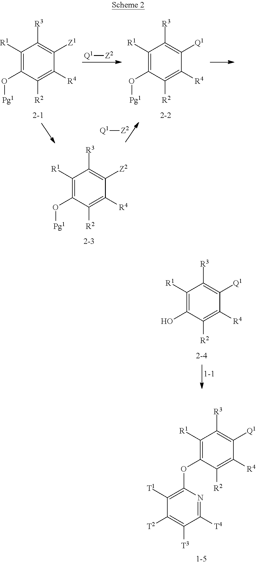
C1([R4])=C([R2])C(O[Pg1])=C([R1])C([R3])=C1[Z1].C1([R4])=C([R2])C(O[Pg1])=C([R1])C([R3])=C1[Q1].[Q1][Z2].[Q1][Z2].C1([R4])=C([R2])C(O[Pg1])=C([R1])C([R3])=C1[Z2].C1([R4])=C([R2])C(O)=C([R1])C([R3])=C1[Q1].C1([R4])=C([R2])C(OC2=C([T1])C([T2])=C([T3])C([T4])=N2)=C([R1])C([R3])=C1[Q1]
